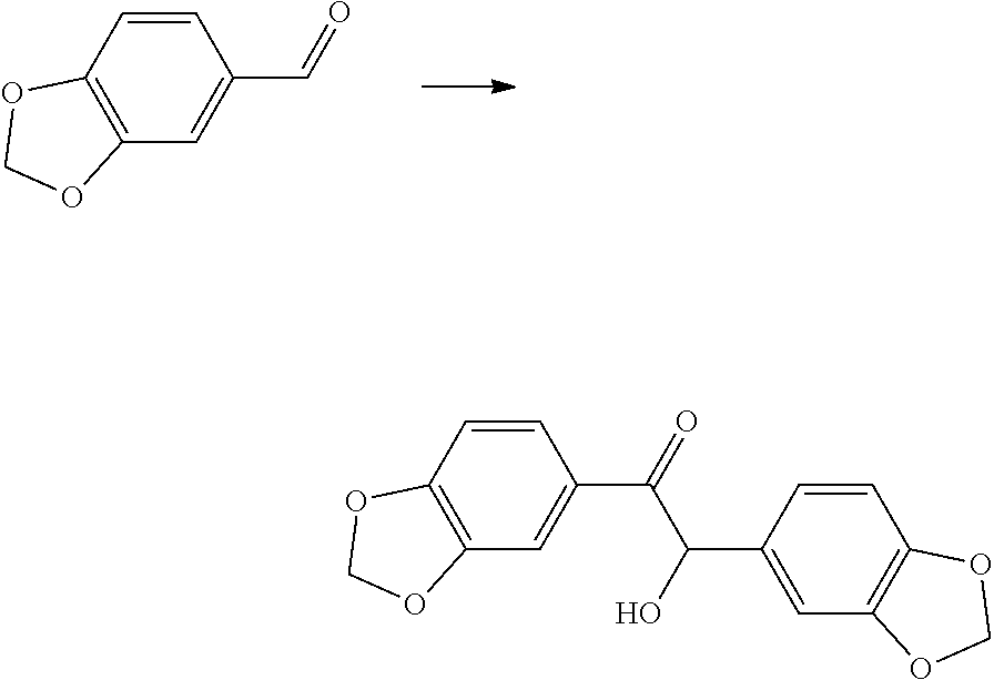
C1=CC2=C(C=C1C=O)OCO2.C1=CC2=C(C=C1C(=O)C(O)C1=CC3=C(C=C1)OCO3)OCO2
